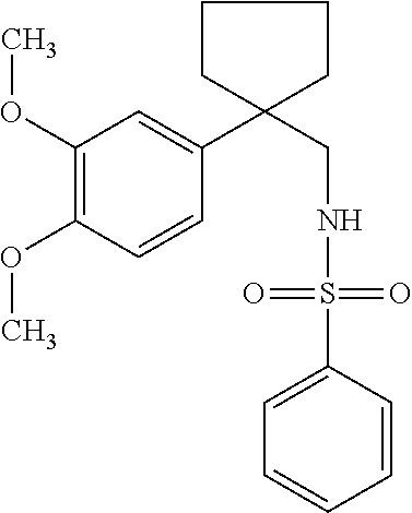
C1(OC)=C(OC)C=CC(C2(CNS(=O)(=O)C3=CC=CC=C3)CCCC2)=C1
